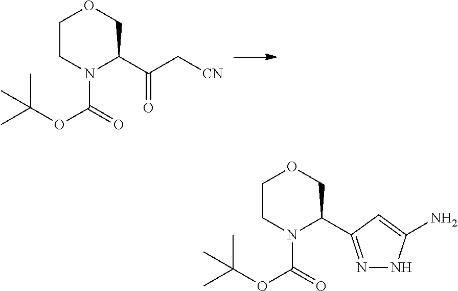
C1CN(C(OC(C)(C)C)=O)C(C(C[CN])=O)CO1.C1CN(C(OC(C)(C)C)=O)C(C2=NNC(N)=C2)CO1
